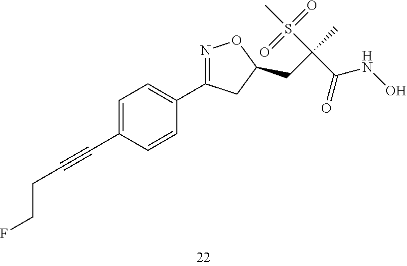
C1=C(C#CCCF)C=CC(C2=NOC(CC(C)(S(C)(=O)=O)C(NO)=O)C2)=C1
